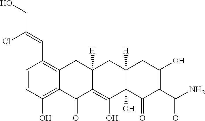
C1=CC(O)=C2C(=C1C=C(CO)Cl)CC1([H])C(=C(O)C3(O)C([H])(C1)CC(O)=C(C(N)=O)C3=O)C2=O
